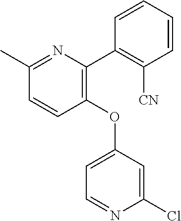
C1=CC(OC2=CC=NC(Cl)=C2)=C(C2=C([CN])C=CC=C2)N=C1C
